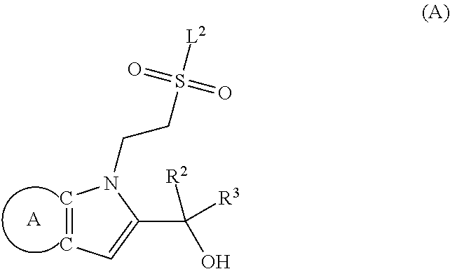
C1=CC=C(C(O)([R3])[R2])N1CCS(=O)(=O)[L2].[A]
